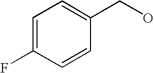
C1=CC(CO)=CC=C1F
